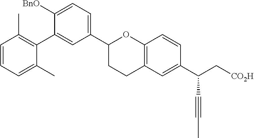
C1(C2CCC3=C(O2)C=CC(C(C[CO2H])C#CC)=C3)=CC=C([BnO])C(C2=C(C)C=CC=C2C)=C1
